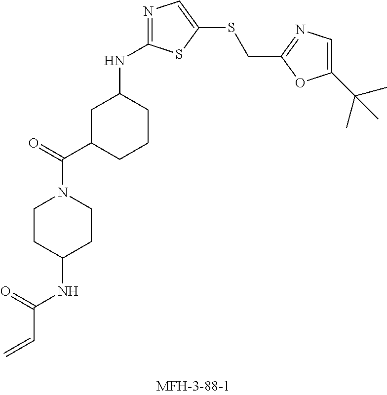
C=CC(NC1CCN(C(=O)C2CCCC(NC3=NC=C(SCC4=NC=C(C(C)(C)C)O4)S3)C2)CC1)=O
